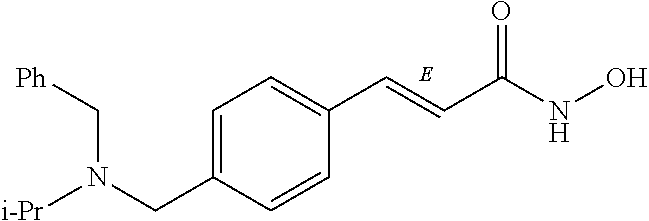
C1=C(CN(C[Ph])[i-Pr])C=CC(C=CC(NO)=O)=C1
